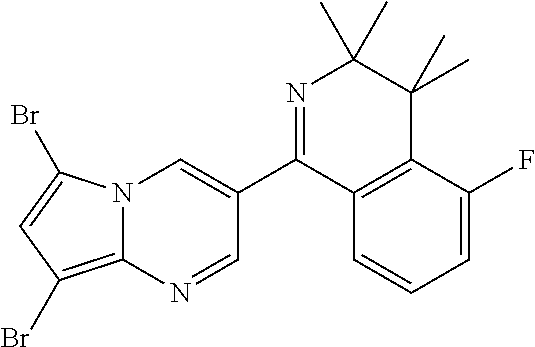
N12C(=C(Br)C=C1Br)N=CC(C1=NC(C)(C)C(C)(C)C3=C1C=CC=C3F)=C2
